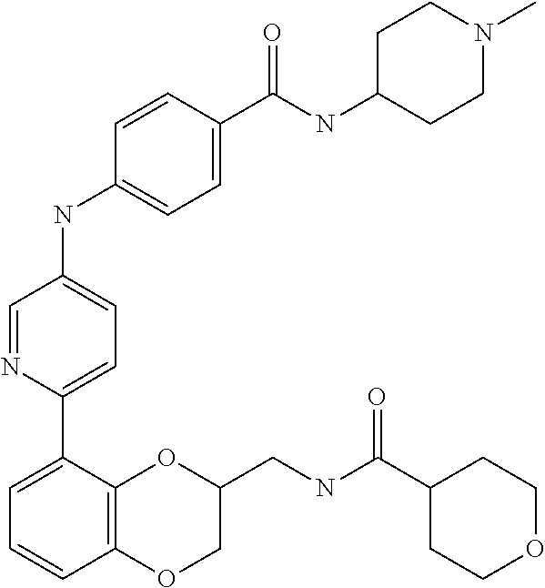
C1=NC(C2=CC=CC3=C2OC(CNC(C2CCOCC2)=O)CO3)=CC=C1NC1=CC=C(C(NC2CCN(C)CC2)=O)C=C1
